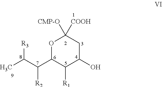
O1C(C(C(C)[R3])[R2])C([R1])C(O)CC1([CMP-O])[COOH]
